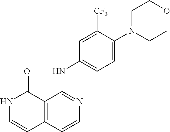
N1C=CC2=C(C1=O)C(NC1=CC=C(N3CCOCC3)C([CF3])=C1)=NC=C2
